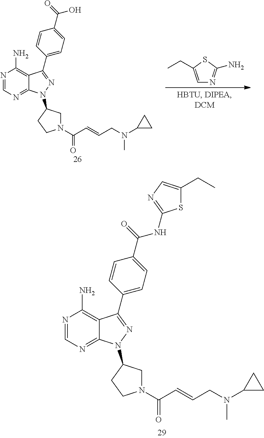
N1=CN=C2C(=C1N)C(C1=CC=C(C(=O)O)C=C1)=NN2C1CN(C(C=CCN(C2CC2)C)=O)CC1.C1=C(CC)SC(N)=N1.N1=CN=C2C(=C1N)C(C1=CC=C(C(=O)NC3=NC=C(CC)S3)C=C1)=NN2C1CN(C(C=CCN(C2CC2)C)=O)CC1
